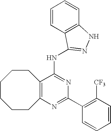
C12=C(N=C(C3=C([CF3])C=CC=C3)N=C1NC1=NNC3=C1C=CC=C3)CCCCCC2
